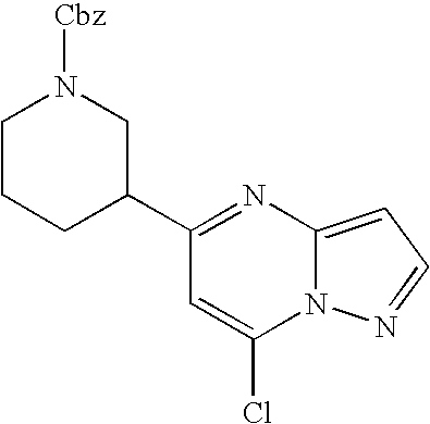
C1(C2=NC3=CC=NN3C(Cl)=C2)CN([Cbz])CCC1
